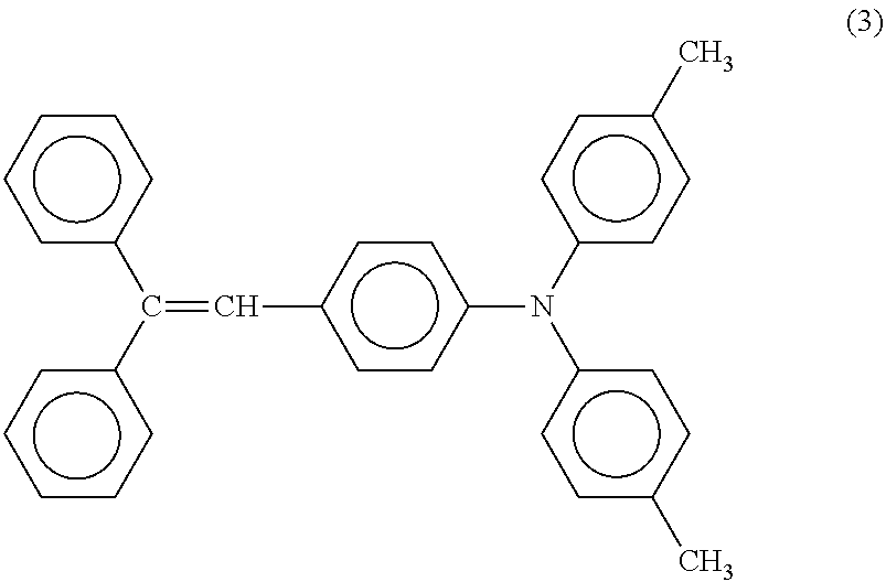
c1ccccc1C(c1ccccc1)=Cc1ccc(N(c2ccc(C)cc2)c2ccc(C)cc2)cc1
